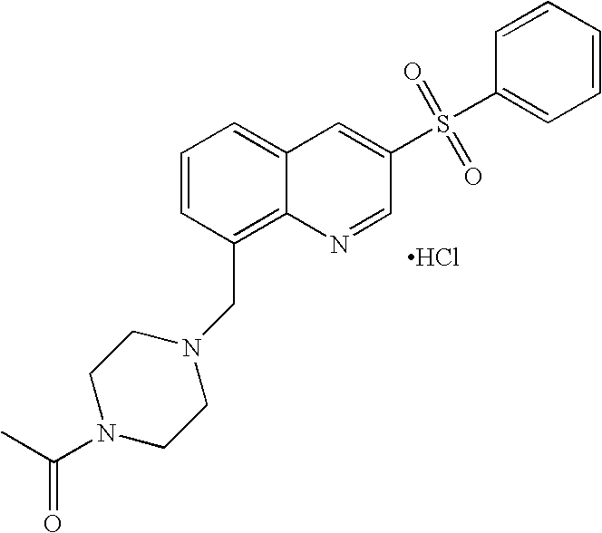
CC(N1CCN(CC2=C3C(=CC=C2)C=C(S(C2=CC=CC=C2)(=O)=O)C=N3)CC1)=O.Cl
